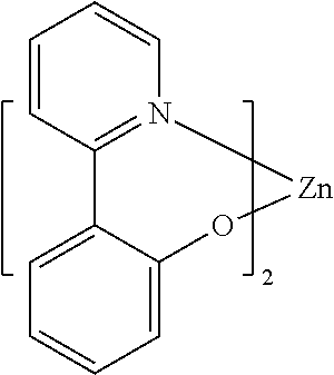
C1=CC=CC2=N1[Zn]OC1=CC=CC=C21
